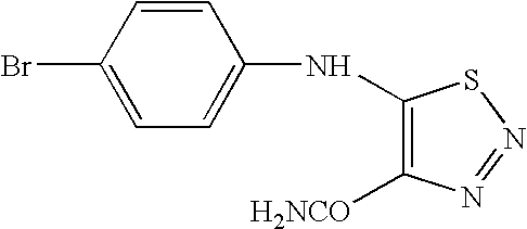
C1(Br)=CC=C(NC2=C([H2NCO])N=NS2)C=C1
